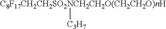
[C8F17CH2CH2SO2NCH2CH2O(CH2CH2O)nH][C3H7]
